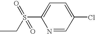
N1=CC(Cl)=CC=C1S(CC)(=O)=O
